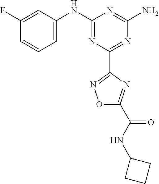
C1(F)=CC(NC2=NC(C3=NOC(C(NC4CCC4)=O)=N3)=NC(N)=N2)=CC=C1
